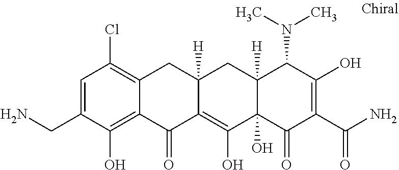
C12([H])C(O)(C(=O)C(C(N)=O)=C(O)C1N(C)C)C(O)=C1C([H])(C2)CC2=C(Cl)C=C(CN)C(O)=C2C1=O
